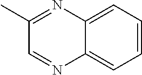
C12=CC=CC=C1N=C(C)C=N2
